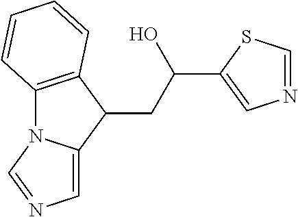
C12=C(C(CC(O)C3=CN=CS3)C3=CN=CN13)C=CC=C2
